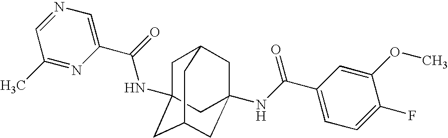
C1C2(NC(C3=CN=CC(C)=N3)=O)CC3CC(NC(C4=CC=C(F)C(OC)=C4)=O)(CC1C3)C2
